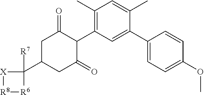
[X]1[R8][R6]C1(C1CC(=O)C(C2=C(C)C=C(C)C(C3=CC=C(OC)C=C3)=C2)C(=O)C1)[R7]
